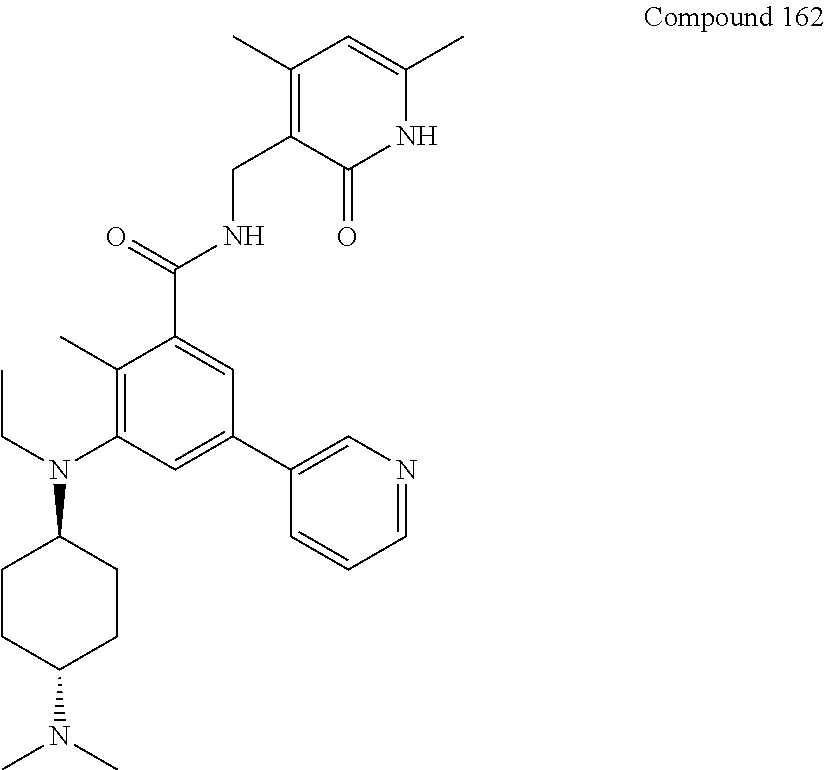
C1(C)=CC(C)=C(CNC(C2=CC(C3=CN=CC=C3)=CC(N(CC)C3CCC(N(C)C)CC3)=C2C)=O)C(=O)N1
